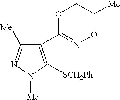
C1(C2=NOC([Me])CO2)=C([SCH2Ph])N([Me])N=C1[Me]
